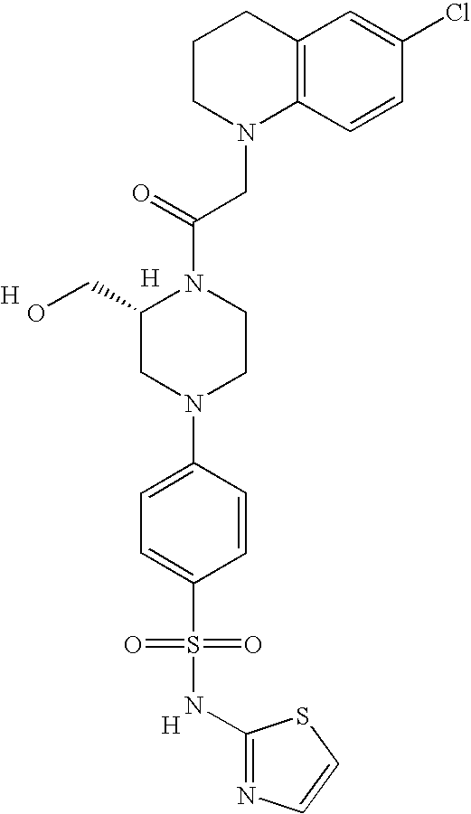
C1CN(CC(N2C(CO)CN(C3=CC=C(S(=O)(=O)NC4=NC=CS4)C=C3)CC2)=O)C2=C(C1)C=C(Cl)C=C2.[H].[H].[H]
